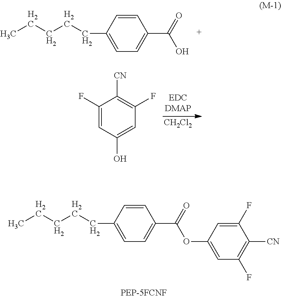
C(C1=CC=C(C(=O)O)C=C1)CCCC.C1(F)=CC(O)=CC(F)=C1[CN].[CH2Cl2].C(C1=CC=C(C(=O)OC2=CC(F)=C([CN])C(F)=C2)C=C1)CCCC
